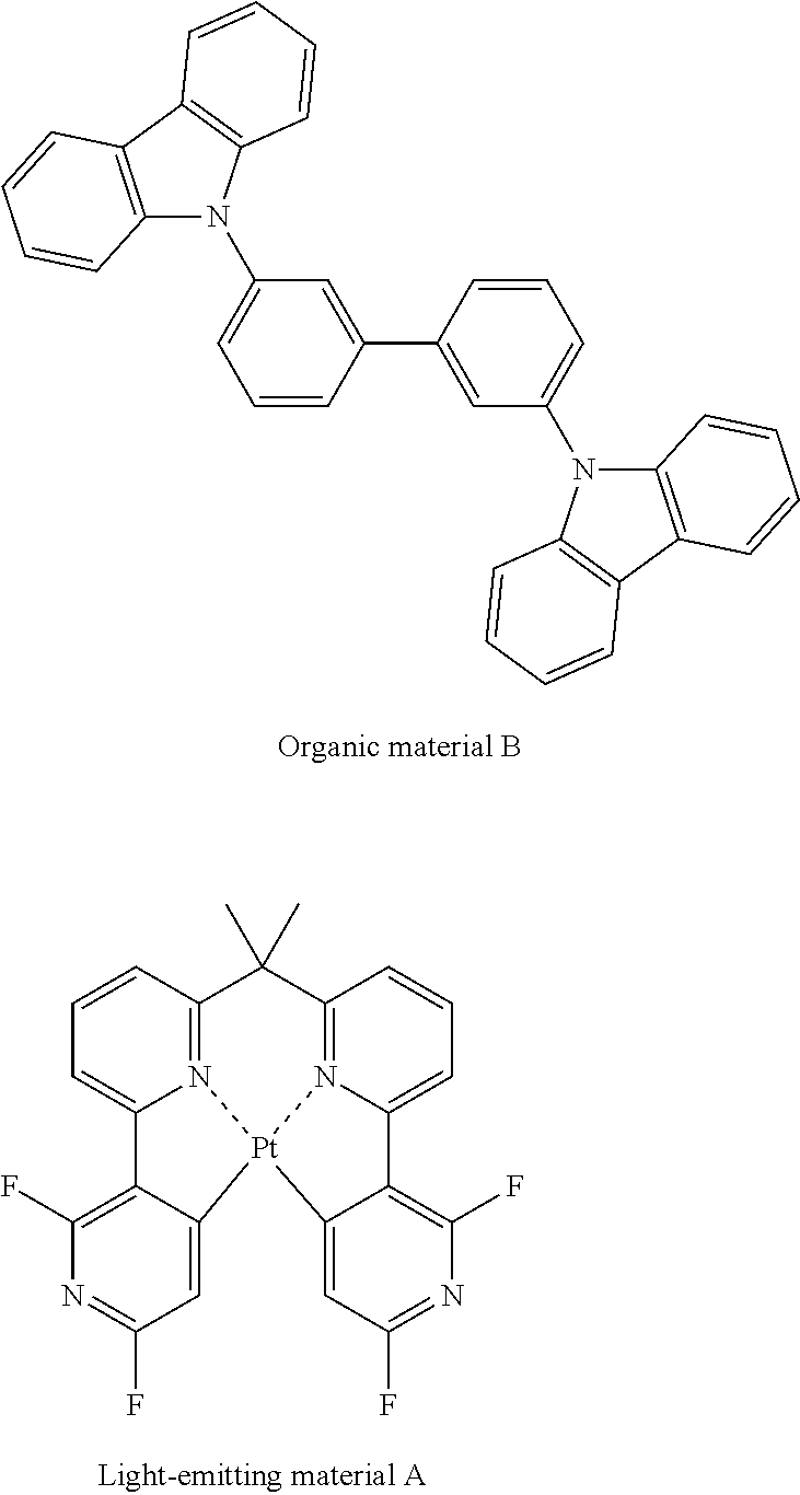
C1=CC(C2=CC(N3C4=C(C5=C3C=CC=C5)C=CC=C4)=CC=C2)=CC(N2C3=C(C4=C2C=CC=C4)C=CC=C3)=C1.C1=CC2=N3C(=C1)C1=C(F)N=C(F)C=C1[Pt]31N3=C(C2(C)C)C=CC=C3C2=C(F)N=C(F)C=C21
